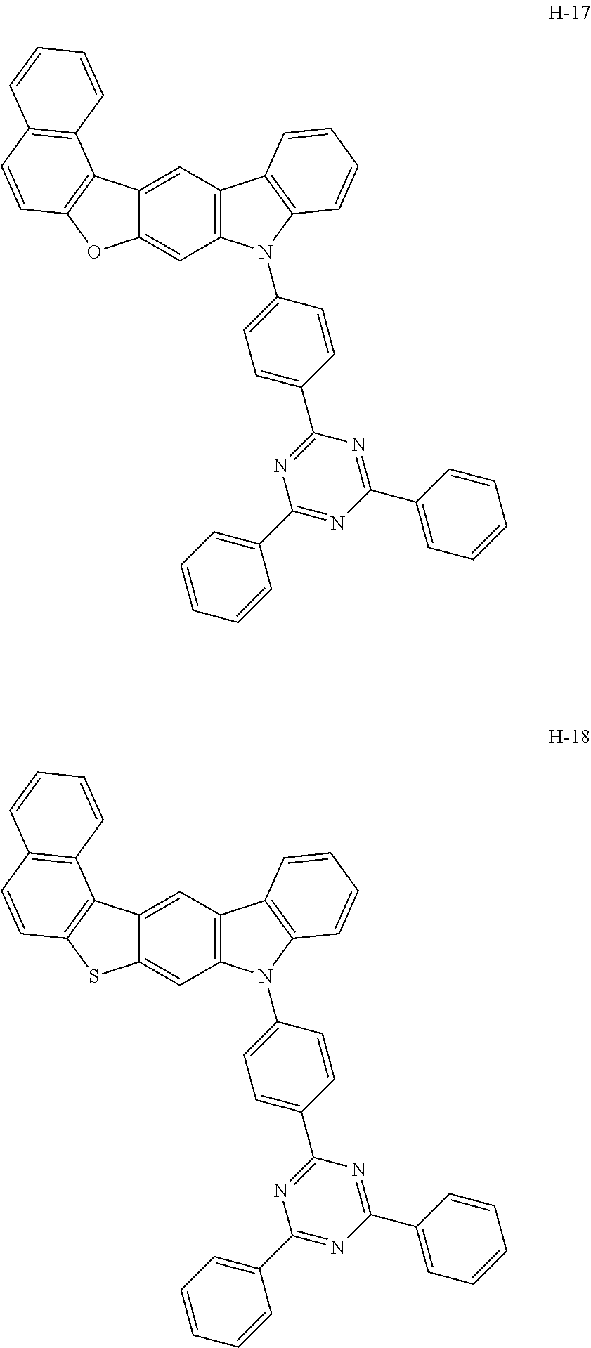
C12=CC3=C(C=C1OC1=C2C2=C(C=C1)C=CC=C2)N(C1=CC=C(C2=NC(C4=CC=CC=C4)=NC(C4=CC=CC=C4)=N2)C=C1)C1=C3C=CC=C1.C12=CC3=C(C=C1SC1=C2C2=C(C=C1)C=CC=C2)N(C1=CC=C(C2=NC(C4=CC=CC=C4)=NC(C4=CC=CC=C4)=N2)C=C1)C1=C3C=CC=C1
